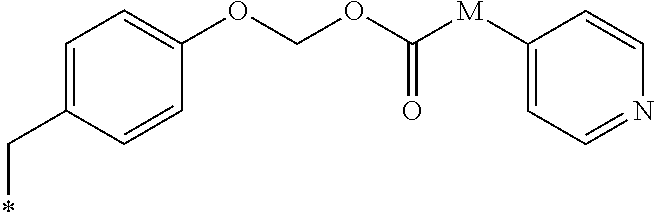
C1=C(C*)C=CC(OCOC(=O)[M]C2=CC=NC=C2)=C1
